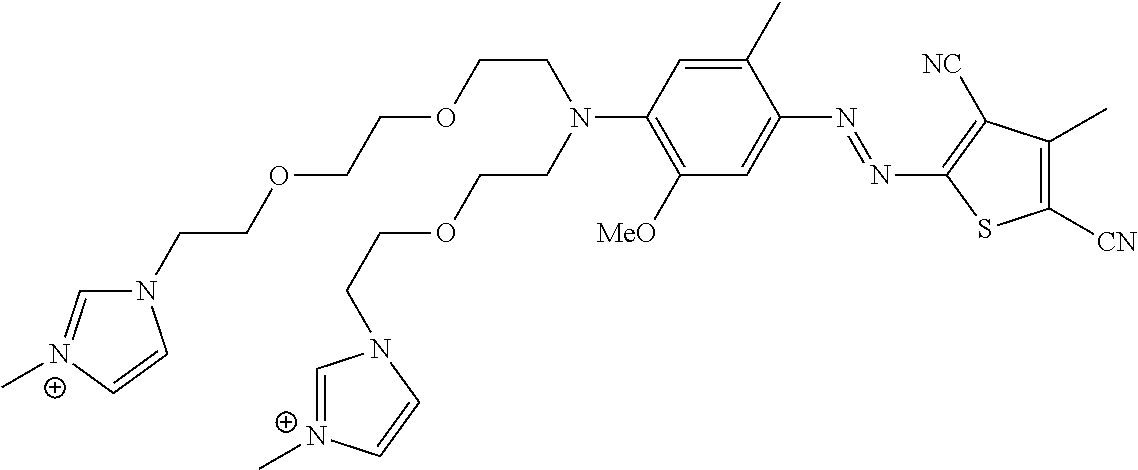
N1(CCOCCOCCN(C2=C([MeO])C=C(N=NC3=C([NC])C(C)=C([CN])S3)C(C)=C2)CCOCCN2C=[N+](C)C=C2)C=[N+](C)C=C1
